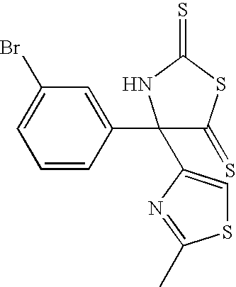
BrC1=CC=CC(C2(C3=CSC(C)=N3)C(=S)SC(=S)N2)=C1
